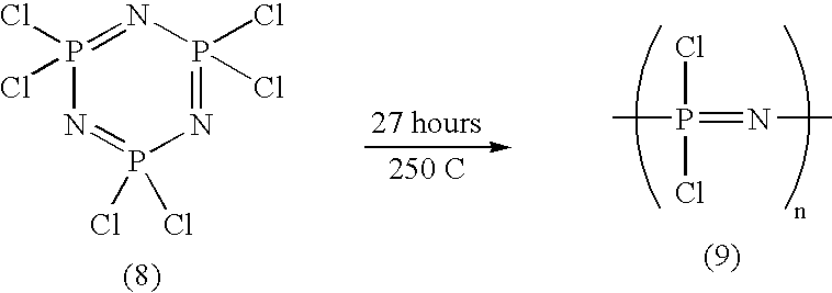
CP(Cl)(Cl)=NC.P1(Cl)(Cl)=NP(Cl)(Cl)=NP(Cl)(Cl)=N1.[250 C]
